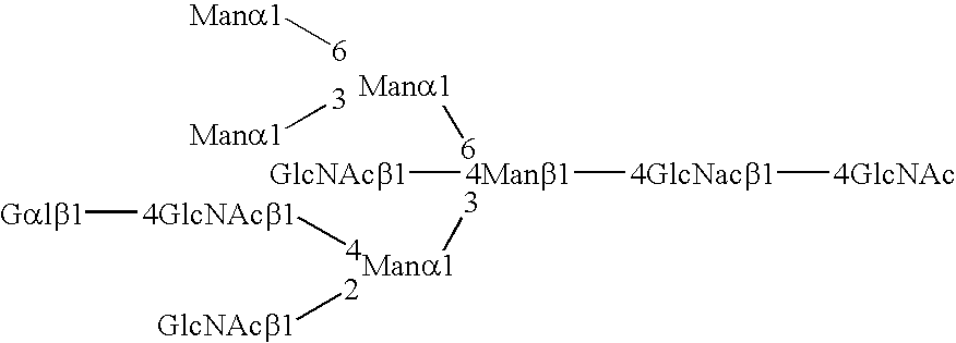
[Mana1][6].[3][Mana1].[4Manb1]([4GlcNacb1][4GlcNAc])[GlcNAcb1].[4GlcNAcb1]([4])[Galb1].[GlcNAcb1][2].[Mana1][6].[3][Mana1]
